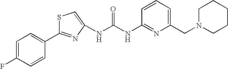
C1=CC=C(CN2CCCCC2)N=C1NC(NC1=CSC(C2=CC=C(F)C=C2)=N1)=O
